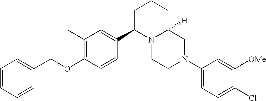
C1(C)=C(OCC2=CC=CC=C2)C=CC(C2N3C([H])(CCC2)CN(C2=CC=C(Cl)C([OMe])=C2)CC3)=C1C
